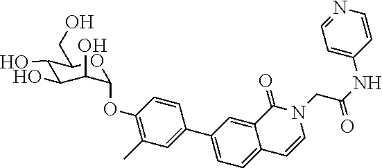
C1(O)C(O)C(O)C(OC2=C(C)C=C(C3=CC=C4C(=C3)C(=O)N(CC(=O)NC3=CC=NC=C3)C=C4)C=C2)OC1CO
